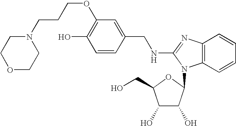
C1(O)=C(OCCCN2CCOCC2)C=C(CNC2=NC3=C(C=CC=C3)N2C2C(O)C(O)C(CO)O2)C=C1
